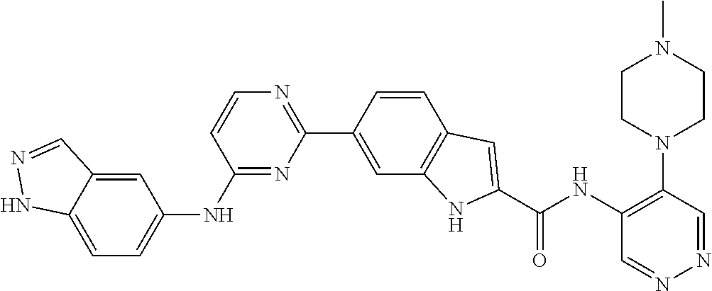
C1(NC2=CC=C3C(=C2)C=NN3)=NC(C2=CC3=C(C=C2)C=C(C(NC2=C(N4CCN(C)CC4)C=NN=C2)=O)N3)=NC=C1
